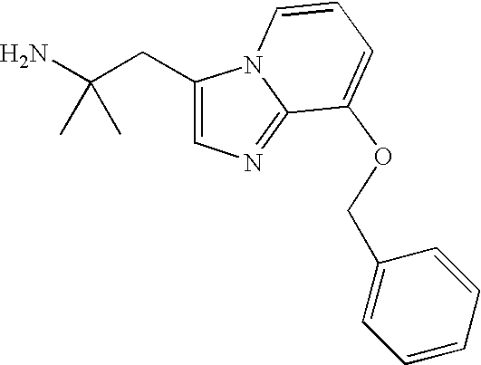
C1(CC(N)(C)C)=CN=C2N1C=CC=C2OCC1=CC=CC=C1
